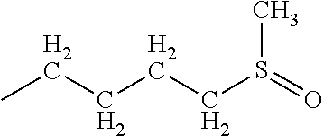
C(CCS(C)=O)CC
